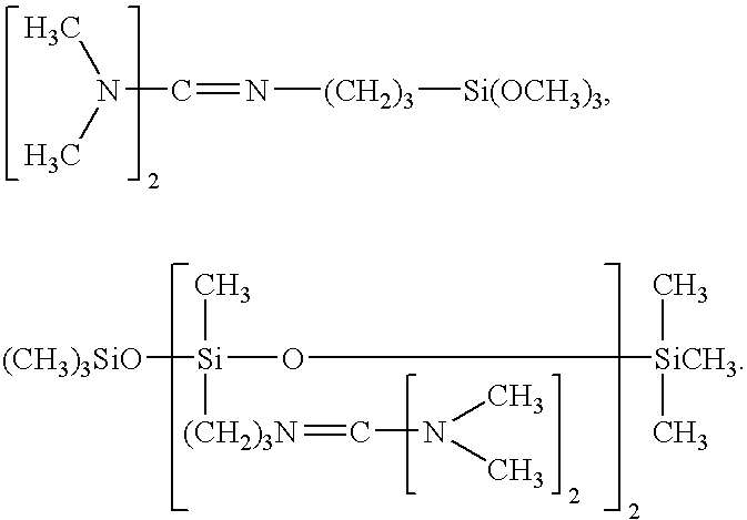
N(C=N[(CH2)3][Si(OCH3)3])(C)C.[(CH3)3SiO][Si](O[SiCH3](C)C)([(CH2)3N]=CN(C)C)C
